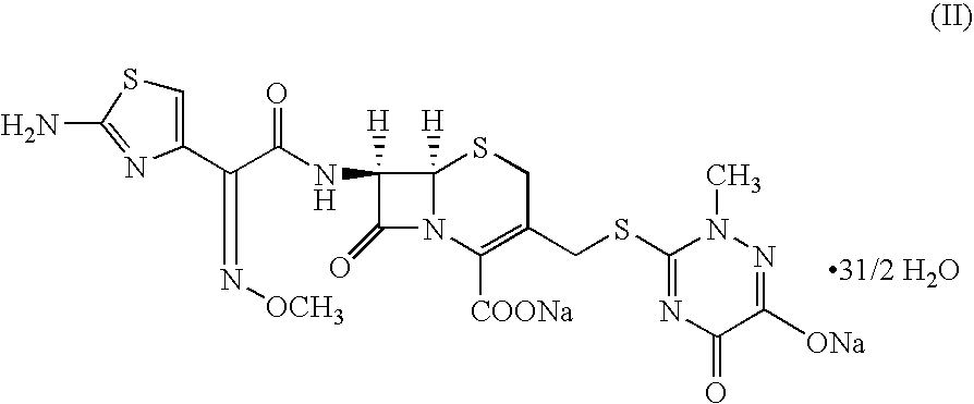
C1=C(C(C(NC2([H])C(=O)N3C2([H])SCC(CSC2=NC(=O)C([ONa])=NN2C)=C3[COONa])=O)=N[OCH3])N=C(N)S1
